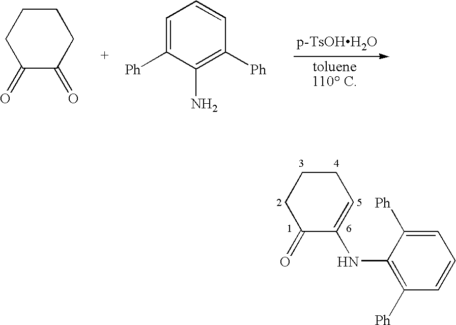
C1(=O)C(=O)CCCC1.C1=C([Ph])C(N)=C([Ph])C=C1.C1(=O)C(NC2=C([Ph])C=CC=C2[Ph])=CCCC1
